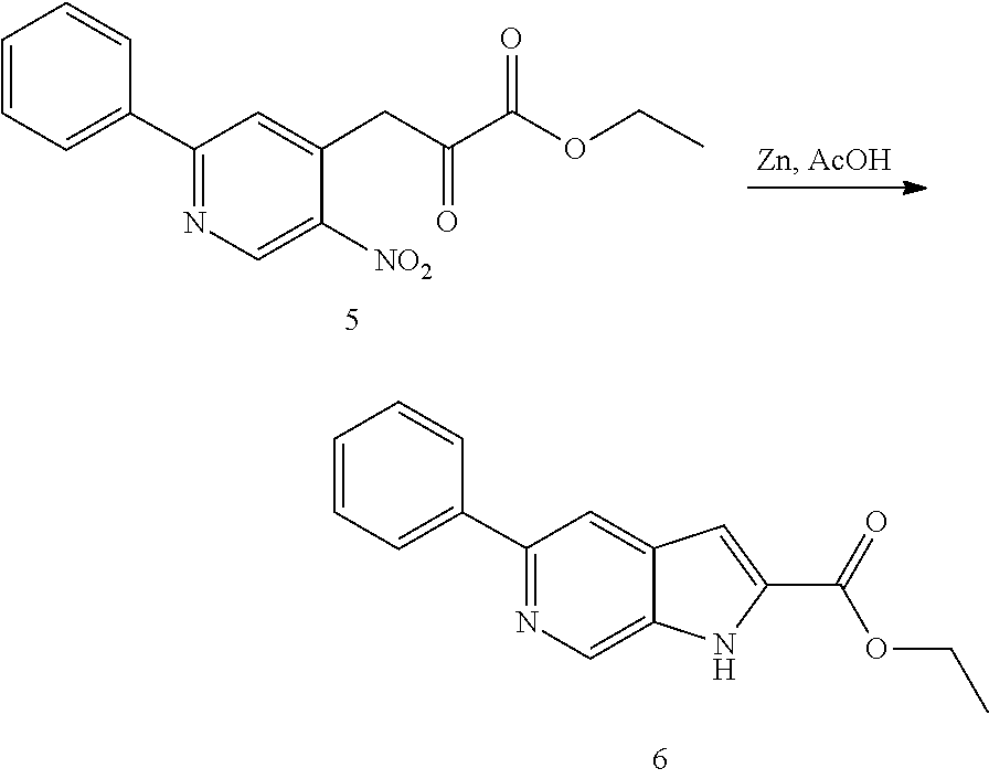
C1=C2C(=CC(C3=CC=CC=C3)=N1)C=C(C(=O)OCC)N2.O(CC)C(C(CC1=CC(C2=CC=CC=C2)=NC=C1[NO2])=O)=O
